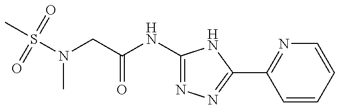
C1(NC(=O)CN(C)S(C)(=O)=O)=NN=C(C2=NC=CC=C2)N1
